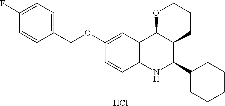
Cl.C12=C(NC(C3CCCCC3)C3C1OCCC3)C=CC(OCC1=CC=C(F)C=C1)=C2
